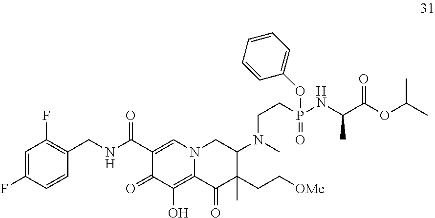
C1=C(F)C=CC(CNC(C2=CN3C(=C(O)C2=O)C(=O)C(CC[OMe])(C)C(N(C)CCP(NC(C(OC(C)C)=O)C)(=O)OC2=CC=CC=C2)C3)=O)=C1F
